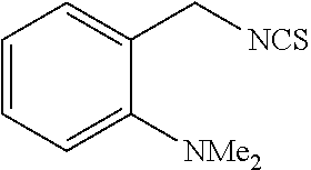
C1=C([NMe2])C(C[NCS])=CC=C1
